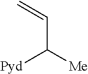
C(C([Me])[Pyd])=C
